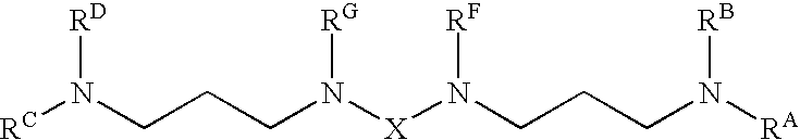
[RC]N(CCCN([X]N(CCCN([RA])[RB])[RF])[RG])[RD]
